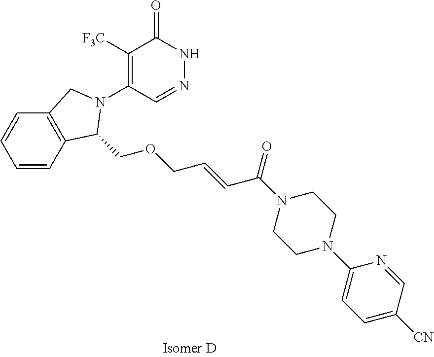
C1([F3C])=C(N2CC3=C(C2COCC=CC(N2CCN(C4=CC=C([CN])C=N4)CC2)=O)C=CC=C3)C=NNC1=O
